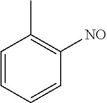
C1=CC=CC([NO])=C1C
